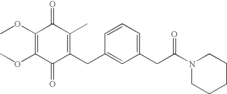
C1(=O)C(CC2=CC(CC(N3CCCCC3)=O)=CC=C2)=C(C)C(=O)C(OC)=C1OC
